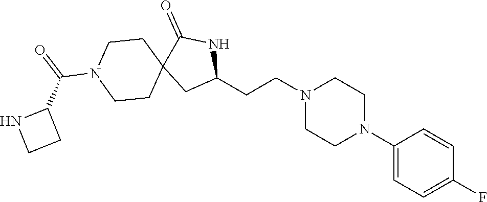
C1(N2CCN(CCC3NC(=O)C4(C3)CCN(C(=O)C3NCC3)CC4)CC2)=CC=C(F)C=C1
